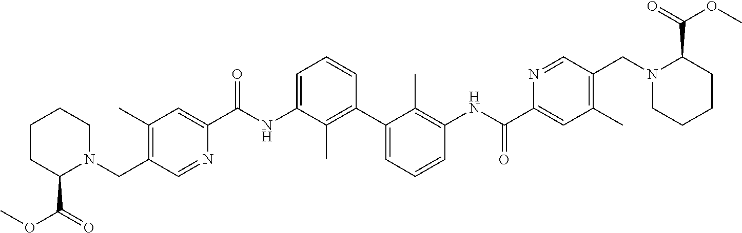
C1(C)=C(CN2C(C(=O)OC)CCCC2)C=NC(C(NC2=CC=CC(C3=CC=CC(NC(C4=CC(C)=C(CN5CCCCC5C(=O)OC)C=N4)=O)=C3C)=C2C)=O)=C1
